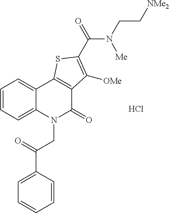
C1=CC=C2C(=C1)C1=C(C(=O)N2CC(C2=CC=CC=C2)=O)C([OMe])=C(C(=O)N(CC[NMe2])[Me])S1.Cl
